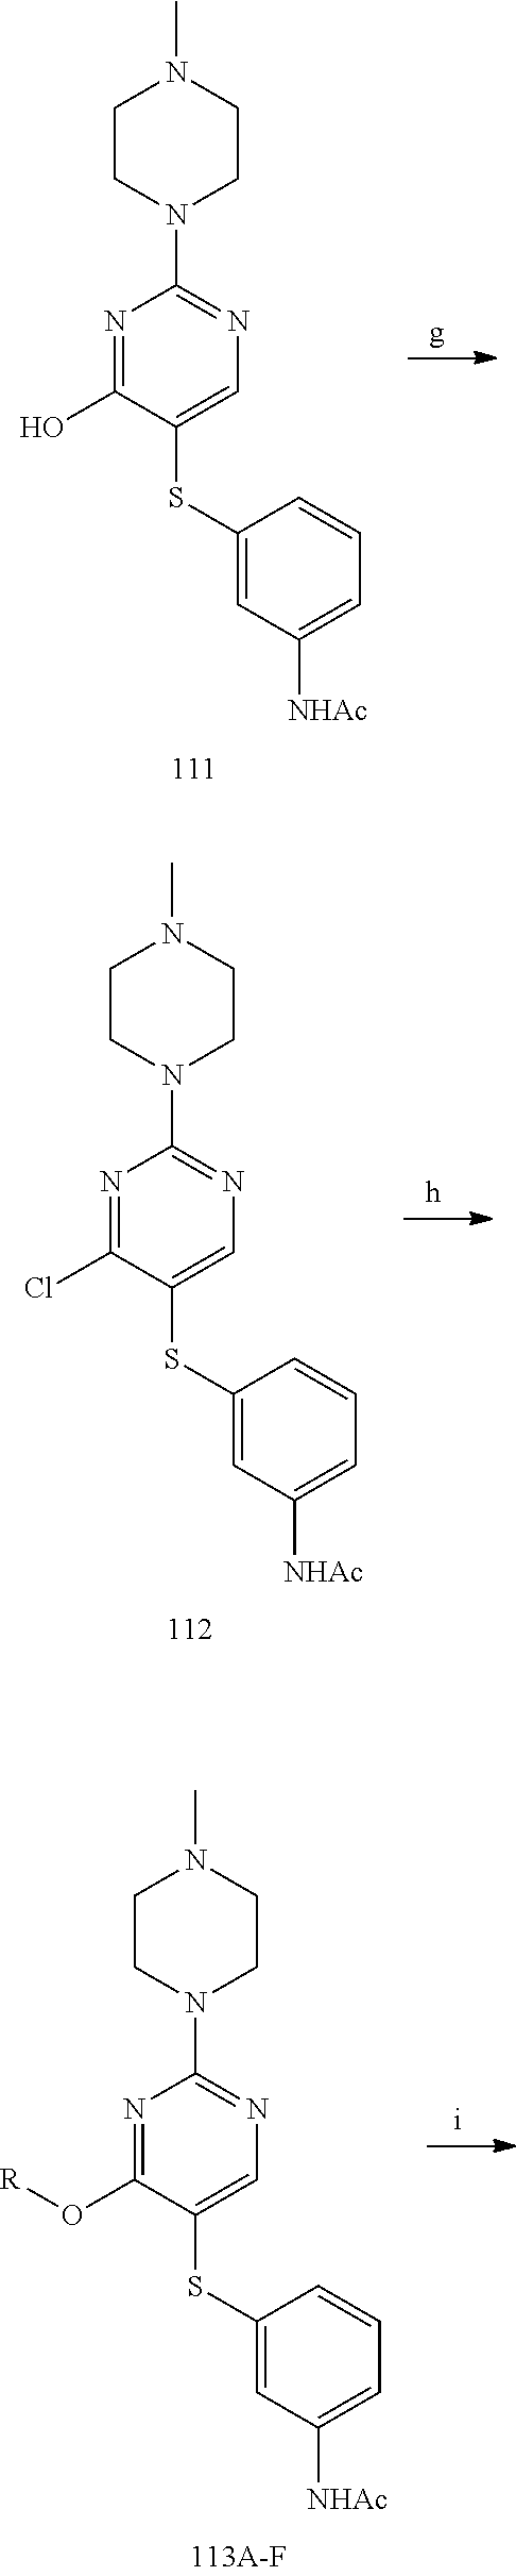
N1=C(O)C(SC2=CC([NHAc])=CC=C2)=CN=C1N1CCN(C)CC1.N1=C(Cl)C(SC2=CC([NHAc])=CC=C2)=CN=C1N1CCN(C)CC1.N1=C(O[R])C(SC2=CC([NHAc])=CC=C2)=CN=C1N1CCN(C)CC1
